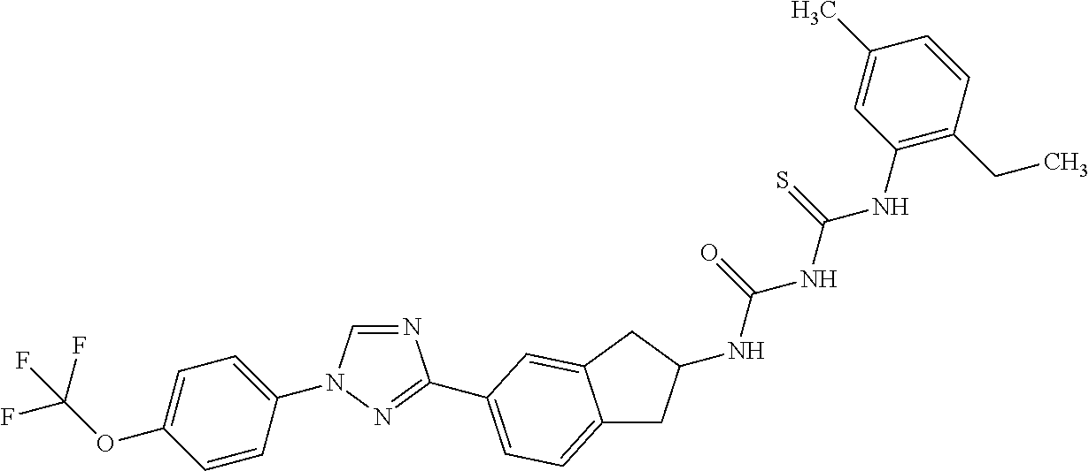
C1=CC(N2C=NC(C3=CC=C4CC(NC(=O)NC(NC5=C(CC)C=CC(C)=C5)=S)CC4=C3)=N2)=CC=C1OC(F)(F)F
